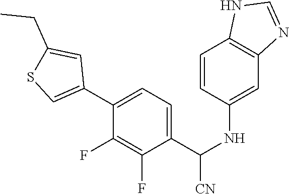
C1(C2=CSC(CC)=C2)=CC=C(C(NC2=CC3=C(C=C2)NC=N3)[CN])C(F)=C1F
